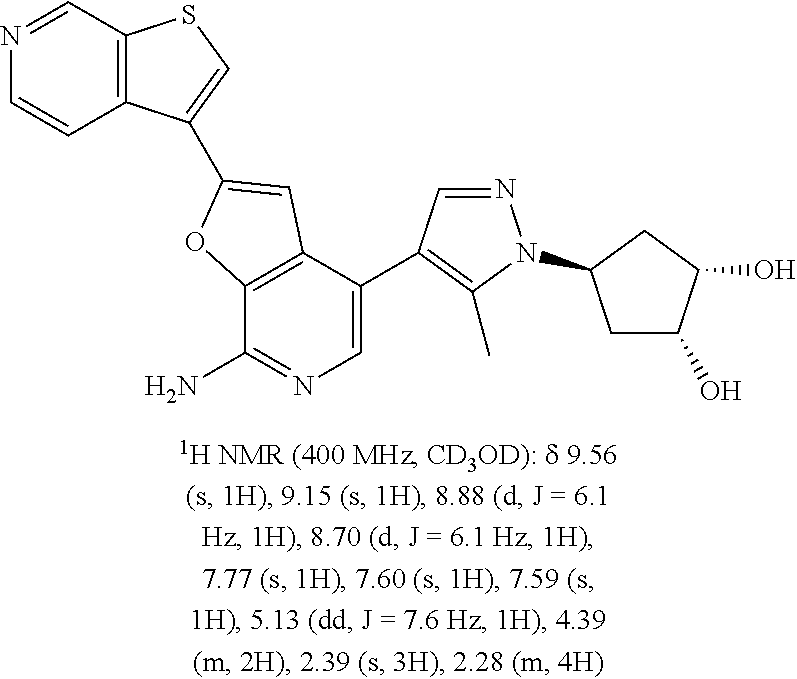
C12=C(C(C3=C(C)N(C4CC(O)C(O)C4)N=C3)=CN=C1N)C=C(C1=CSC3=C1C=CN=C3)O2
